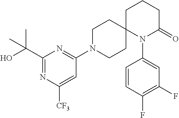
C1(C(C)(C)O)=NC([CF3])=CC(N2CCC3(CC2)N(C2=CC(F)=C(F)C=C2)C(=O)CCC3)=N1
